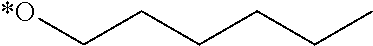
[*O]CCCCCC
